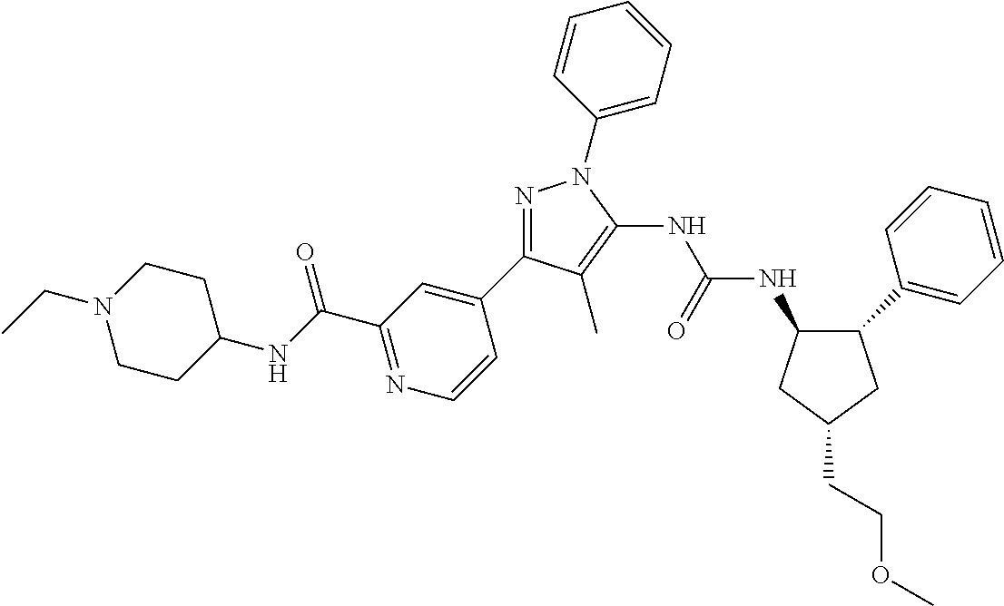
N1=C(C2=CC(C(NC3CCN(CC)CC3)=O)=NC=C2)C(C)=C(NC(NC2C(C3=CC=CC=C3)CC(CCOC)C2)=O)N1C1=CC=CC=C1
